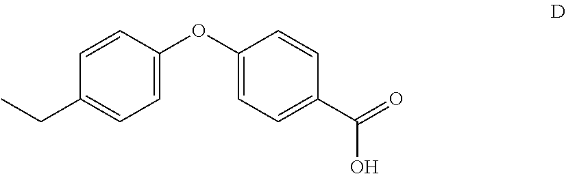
C1=CC(OC2=CC=C(C(=O)O)C=C2)=CC=C1CC
